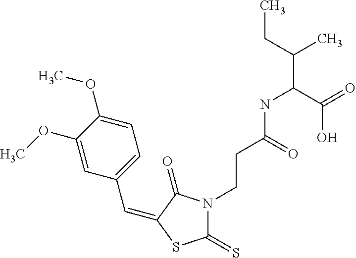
C(C1=CC=C(OC)C(OC)=C1)=C1C(=O)N(CCC(NC(C(C)CC)C(=O)O)=O)C(=S)S1
